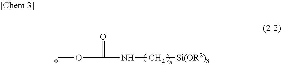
COC(=O)NC[Si(OR2)3]
